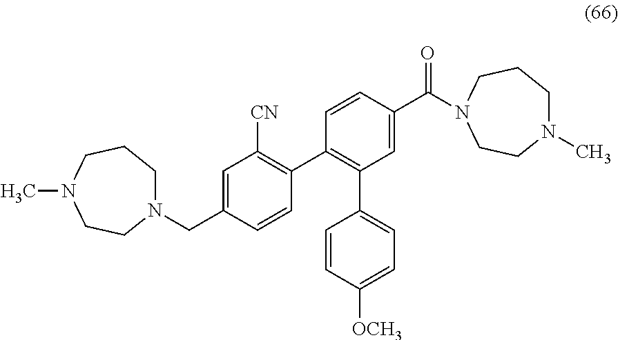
C1=C(C(=O)N2CCCN(C)CC2)C=CC(C2=C([CN])C=C(CN3CCCN(C)CC3)C=C2)=C1C1=CC=C([OCH3])C=C1
